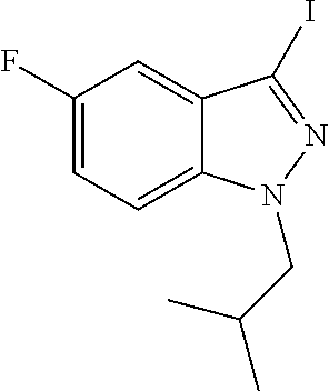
C1(F)=CC=C2C(=C1)C(I)=NN2CC(C)C
